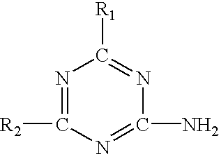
N1=C([R2])N=C(N)N=C1[R1]
